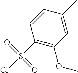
C1=CC(C)=CC(OC)=C1S(Cl)(=O)=O
